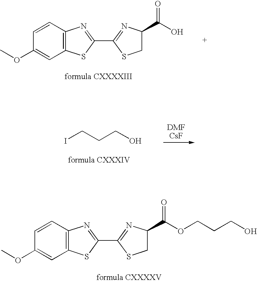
C(CO)CI.C1=CC(OC)=CC2=C1N=C(C1=NC(C(O)=O)CS1)S2.C1=CC(OC)=CC2=C1N=C(C1=NC(C(OCCCO)=O)CS1)S2
